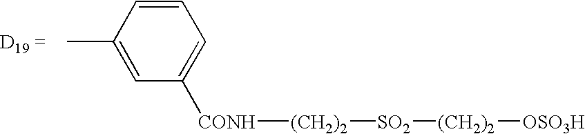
CC1=CC([CONH][(CH2)2][SO2][(CH2)2][OSO3H])=CC=C1
